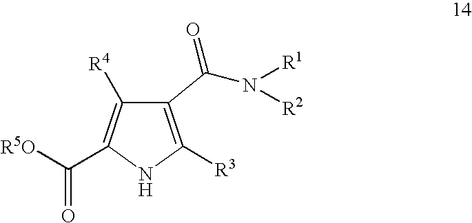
C1([R4])=C(C([R5O])=O)NC([R3])=C1C(N([R1])[R2])=O
